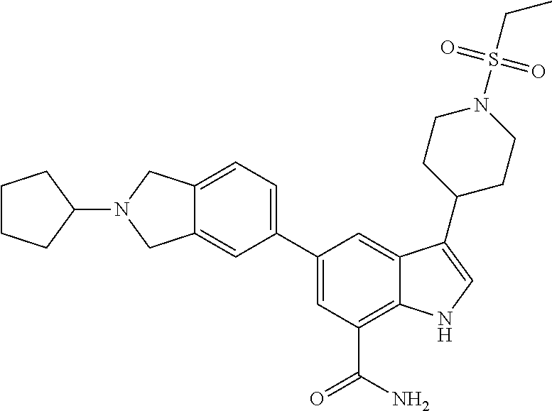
C1(N2CC3=CC(C4=CC(C(N)=O)=C5C(=C4)C(C4CCN(S(=O)(=O)CC)CC4)=CN5)=CC=C3C2)CCCC1
